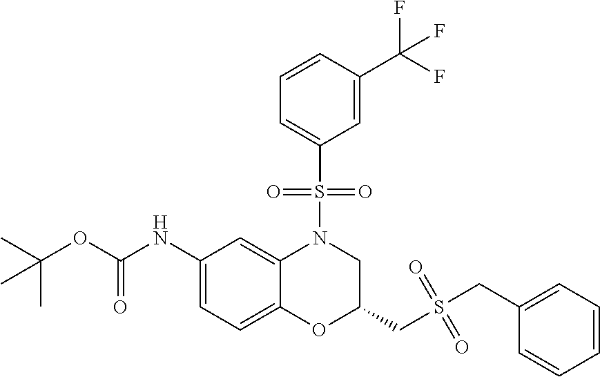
C1(NC(OC(C)(C)C)=O)=CC=C2C(=C1)N(S(C1=CC=CC(C(F)(F)F)=C1)(=O)=O)CC(CS(CC1=CC=CC=C1)(=O)=O)O2
